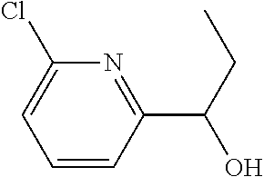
C1=CC(C(CC)O)=NC(Cl)=C1
